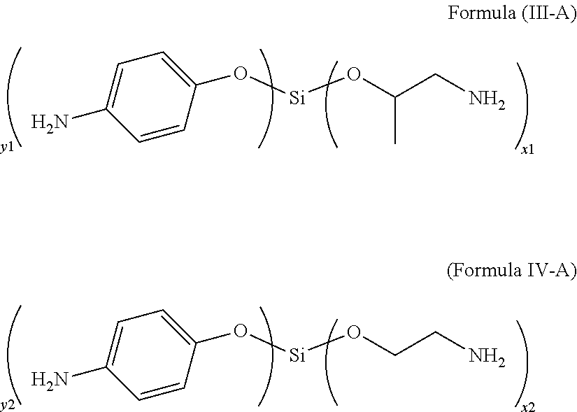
C1=C(N)C=CC(O[Si]OC(CN)C)=C1.C1=C(N)C=CC(O[Si]OCCN)=C1
